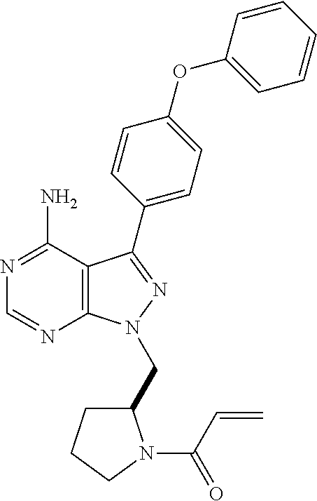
N1=C(N)C2=C(N=C1)N(CC1CCCN1C(C=C)=O)N=C2C1=CC=C(OC2=CC=CC=C2)C=C1
